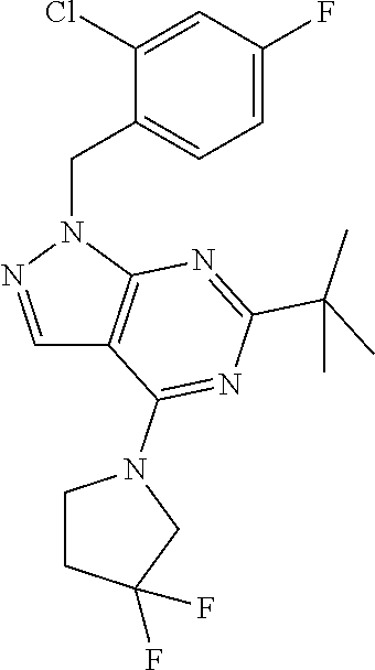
C1=C(F)C=C(Cl)C(CN2N=CC3=C2N=C(C(C)(C)C)N=C3N2CCC(F)(F)C2)=C1
